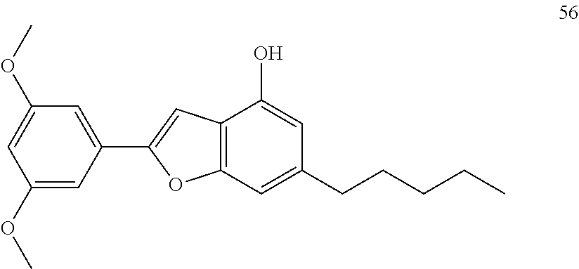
C12=C(C=C(CCCCC)C=C1O)OC(C1=CC(OC)=CC(OC)=C1)=C2
